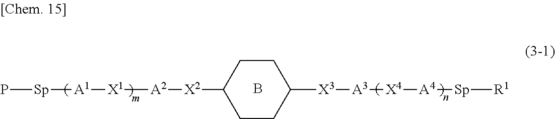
P[Sp][A1][X1][A2][X2]C1CCC([X3][A3][X4][A4][Sp][R1])CC1.B
